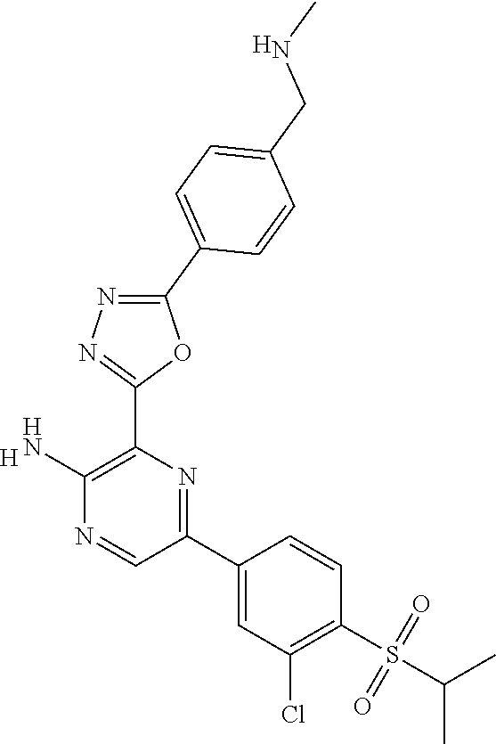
[H].C1(N)=C(C2=NN=C(C3=CC=C(CNC)C=C3)O2)N=C(C2=CC(Cl)=C(S(C(C)C)(=O)=O)C=C2)C=N1.[H]
